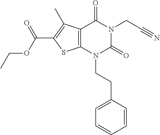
C12=C(N(CCC3=CC=CC=C3)C(=O)N(CC#N)C1=O)SC(C(OCC)=O)=C2C
